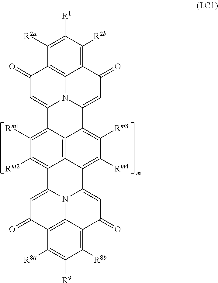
C1([R2a])=C([R1])C([R2b])=C2C3=C1C(=O)C=C1N3C(=CC2=O)C2=C([Rm3])C([Rm4])=C3C4=C2C1=C([Rm1])C([Rm2])=C4C1=CC(=O)C2=C4C(=C([R8b])C([R9])=C2[R8a])C(=O)C=C3N41
